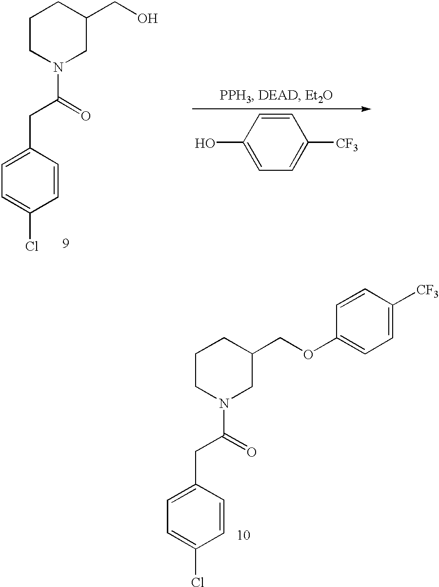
C1=C(CC(=O)N2CC(CO)CCC2)C=CC(Cl)=C1.C1=CC(O)=CC=C1[CF3].C1=C(CC(=O)N2CC(COC3=CC=C([CF3])C=C3)CCC2)C=CC(Cl)=C1
